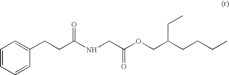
C1=CC=CC(CCC(NCC(OCC(CCCC)CC)=O)=O)=C1
